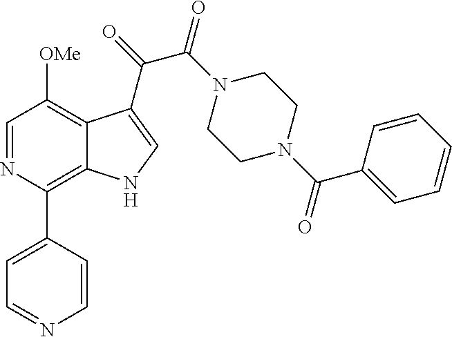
C1=NC=CC(C2=C3C(=C([OMe])C=N2)C(C(=O)C(N2CCN(C(C4=CC=CC=C4)=O)CC2)=O)=CN3)=C1
